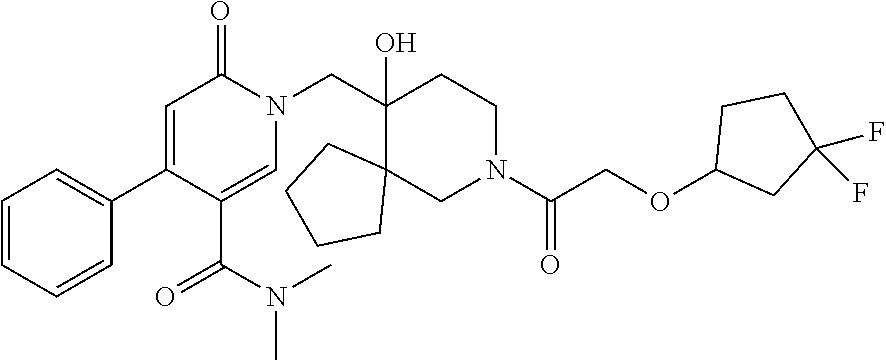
N1(CC2(O)C3(CN(C(=O)COC4CC(F)(F)CC4)CC2)CCCC3)C(=O)C=C(C2=CC=CC=C2)C(C(=O)N(C)C)=C1
